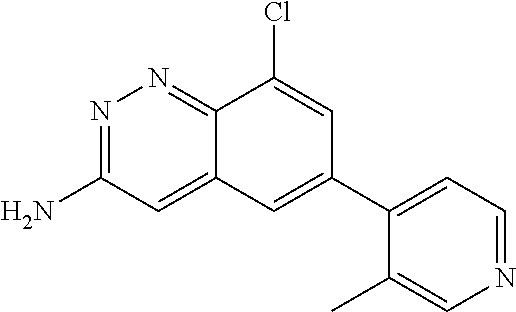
N1=C(N)C=C2C(=N1)C(Cl)=CC(C1=CC=NC=C1C)=C2
